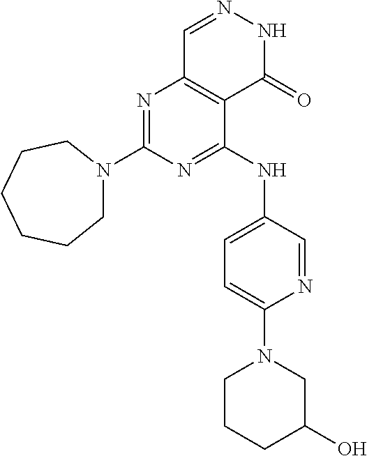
N1=C(N2CCCCCC2)N=C(NC2=CC=C(N3CCCC(O)C3)N=C2)C2=C1C=NNC2=O
